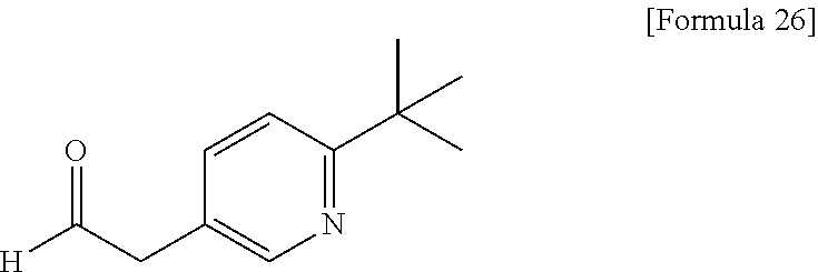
C1(CC([H])=O)=CN=C(C(C)(C)C)C=C1
